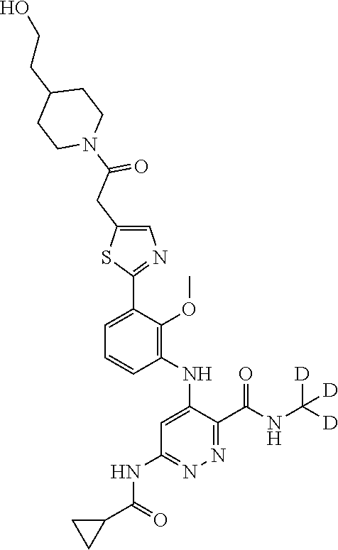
C1=C(C2=NC=C(CC(=O)N3CCC(CCO)CC3)S2)C(OC)=C(NC2=CC(NC(C3CC3)=O)=NN=C2C(NC([D])([D])[D])=O)C=C1
